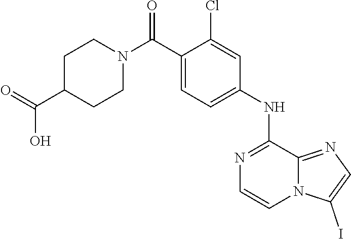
C1=CN2C(=NC=C2I)C(NC2=CC=C(C(N3CCC(C(=O)O)CC3)=O)C(Cl)=C2)=N1
